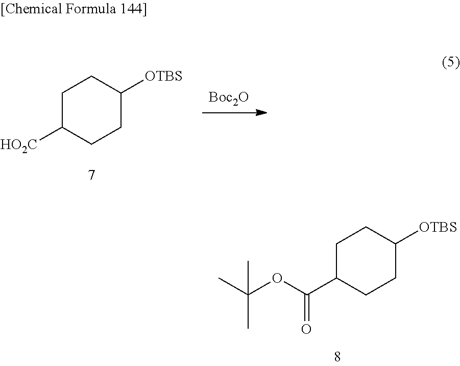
C1C(C(OC(C)(C)C)=O)CCC([OTBS])C1.[Boc2O].C1C([HO2C])CCC([OTBS])C1
